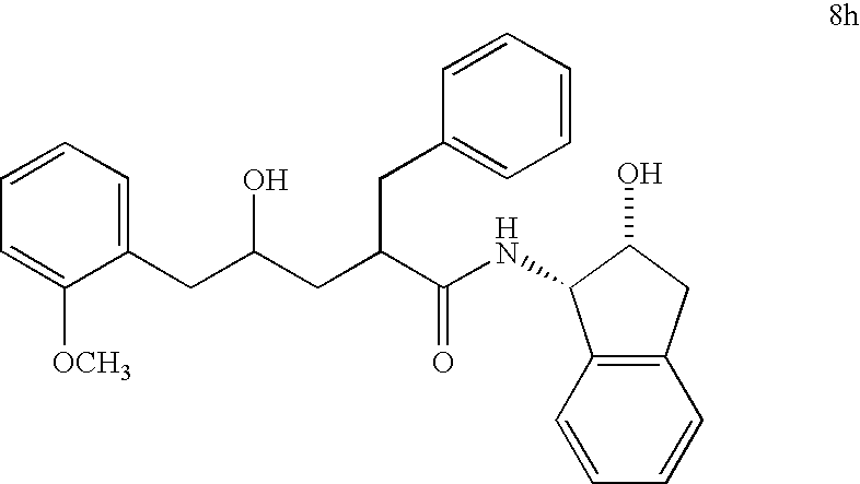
C1([OCH3])=CC=CC=C1CC(CC(C(NC1C2=C(C=CC=C2)CC1O)=O)CC1=CC=CC=C1)O
